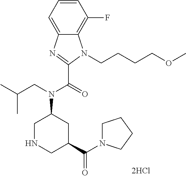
C1=C2C(=C(F)C=C1)N(CCCCOC)C(C(=O)N(CC(C)C)C1CNCC(C(N3CCCC3)=O)C1)=N2
